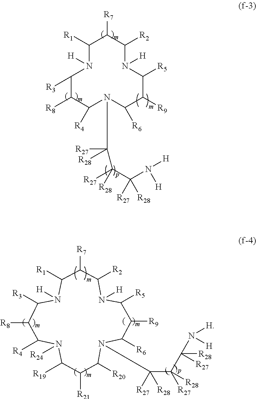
C1([R1])N([H])C([R3])C([R8])C([R4])N(C([R27])([R28])C(C(N([H])[H])([R27])[R28])([R27])[R28])C([R6])C([R9])C([R5])N([H])C([R2])C1[R7].C1([R19])N([R24])C([R4])C([R8])C([R3])N([H])C([R1])C([R7])C([R2])N([H])C([R5])C([R9])C([R6])N(C(C([R27])(C([R28])([R27])N([H])[H])[R28])([R27])[R28])C([R20])C1[R21]
